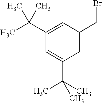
C1(C(C)(C)C)=CC(CBr)=CC(C(C)(C)C)=C1
